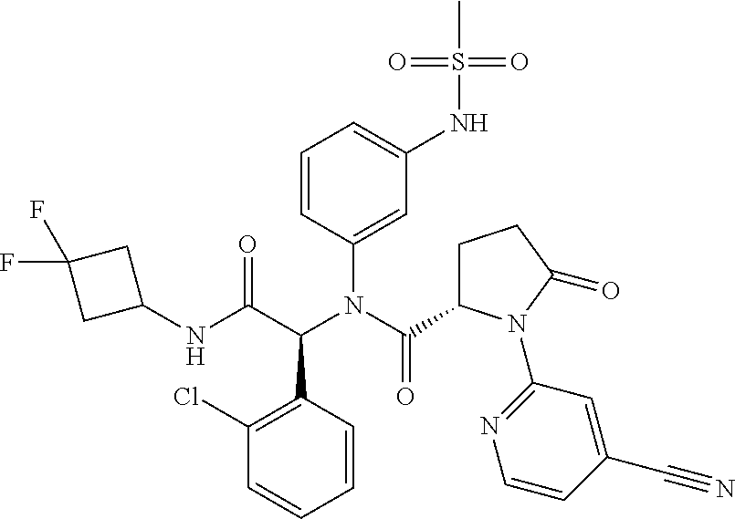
C1=CC(N(C(=O)C2CCC(=O)N2C2=NC=CC(C#N)=C2)C(C(NC2CC(F)(F)C2)=O)C2=C(Cl)C=CC=C2)=CC(NS(=O)(=O)C)=C1
